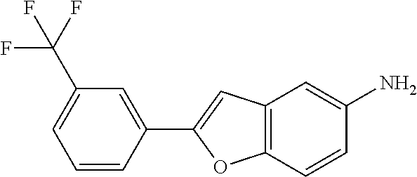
C1=CC(C2=CC3=C(O2)C=CC(N)=C3)=CC(C(F)(F)F)=C1
